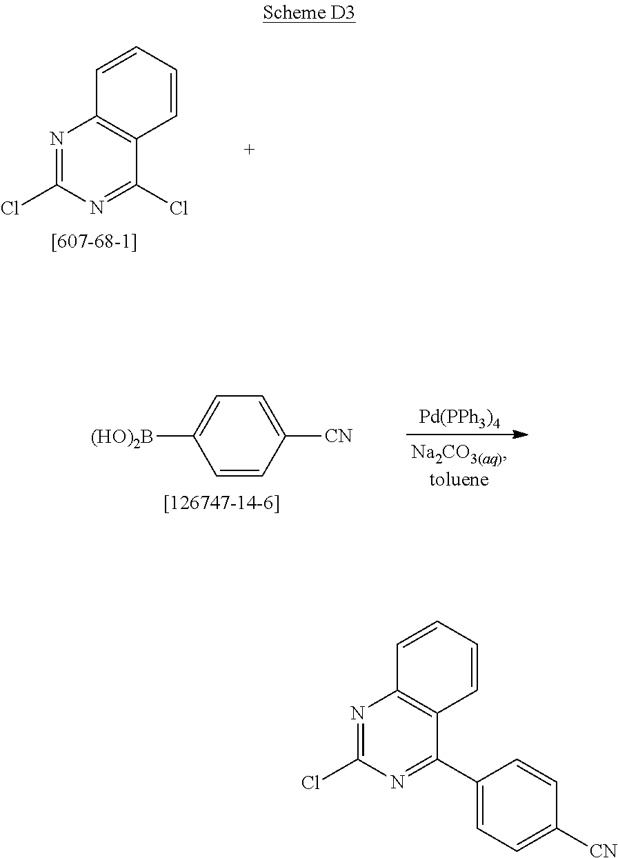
ClC1=NC2=C(C(C3=CC=C([CN])C=C3)=N1)C=CC=C2.ClC1=NC2=C(C(Cl)=N1)C=CC=C2.[Pd(PPh3)4].C1=CC([CN])=CC=C1[(HO)2B]
